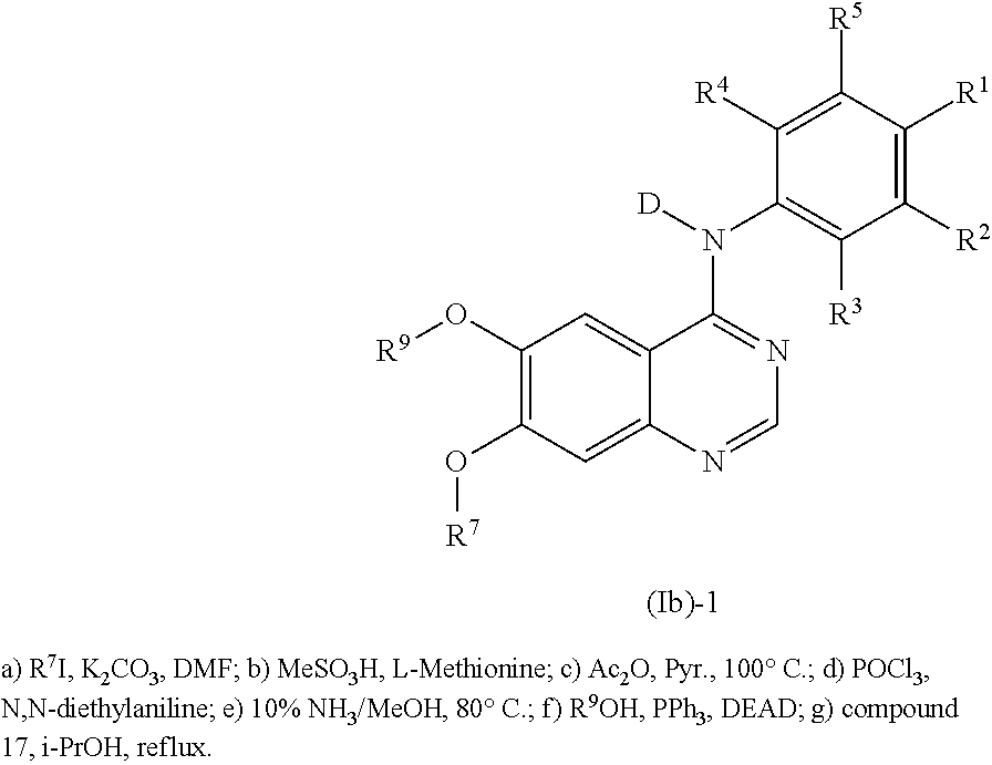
C1(O[R9])=C(O[R7])C=C2C(=C1)C(N(C1=C([R3])C([R2])=C([R1])C([R5])=C1[R4])[D])=NC=N2
